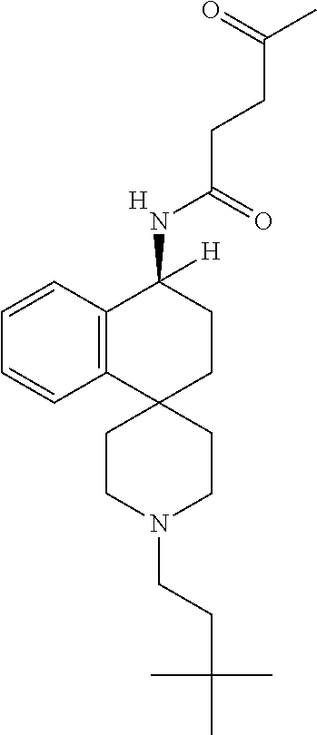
C12=C(C=CC=C1)C(NC(CCC(=O)C)=O)([H])CCC21CCN(CCC(C)(C)C)CC1.[H]
